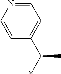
C1=CN=CC=C1C(*)C
